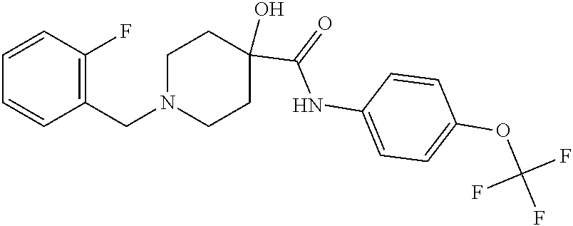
N1(CC2=C(F)C=CC=C2)CCC(O)(C(=O)NC2=CC=C(OC(F)(F)F)C=C2)CC1
